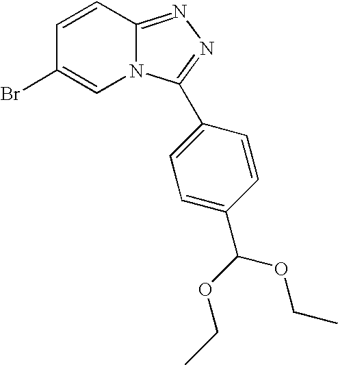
C1=CC(Br)=CN2C1=NN=C2C1=CC=C(C(OCC)OCC)C=C1
